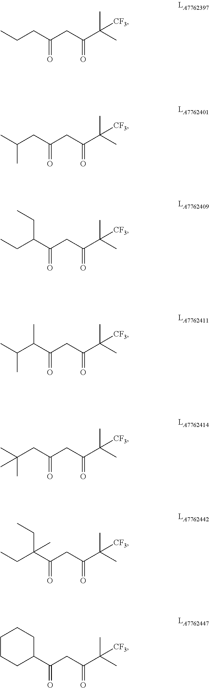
C(CC(CC(C(C)(C)[CF3])=O)=O)C.C(CC(CC(C(C)(C)[CF3])=O)=O)(C)C.C(C(C(CC(C(C)(C)[CF3])=O)=O)CC)C.C(C(C(CC(C(C)(C)[CF3])=O)=O)C)(C)C.C(CC(CC(C(C)(C)[CF3])=O)=O)(C)(C)C.C(C(C(CC(C(C)(C)[CF3])=O)=O)(CC)C)C.C1C(C(CC(C(C)(C)[CF3])=O)=O)CCCC1
